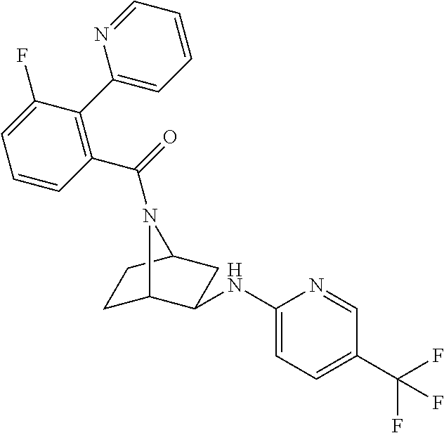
C1C2C(NC3=CC=C(C(F)(F)F)C=N3)CC(C1)N2C(=O)C1=C(C2=CC=CC=N2)C(F)=CC=C1
